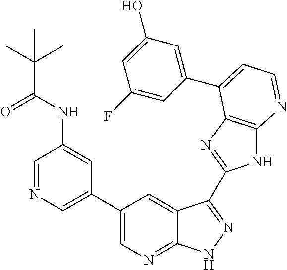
C1(C2=CN=CC(NC(C(C)(C)C)=O)=C2)=CN=C2C(=C1)C(C1=NC3=C(N1)N=CC=C3C1=CC(O)=CC(F)=C1)=NN2
